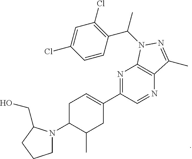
N1=C(C2=CCC(N3CCCC3CO)C(C)C2)C=NC2=C1N(C(C1=C(Cl)C=C(Cl)C=C1)C)N=C2C
